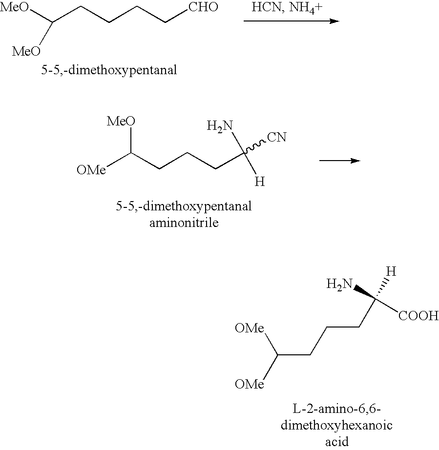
[MeO]C(CCCC[CHO])[MeO].[OMe]C(CCCC(N)([H])[CN])[MeO].[OMe]C(CCCC([H])([COOH])N)[OMe]
